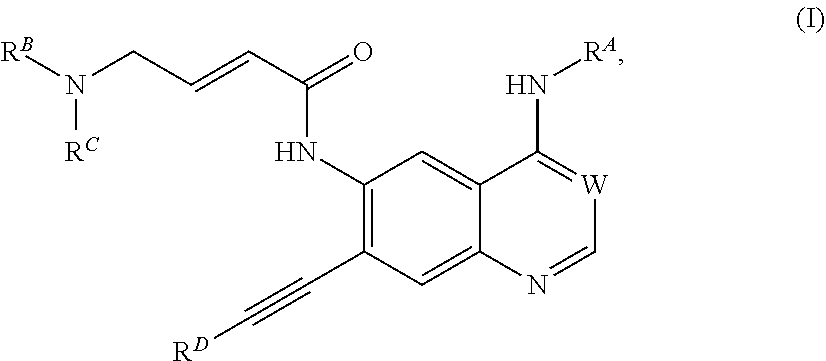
[RB]N([RC])CC=CC(=O)NC1=C(C#C[RD])C=C2C(=C1)C(N[RA])=[W]C=N2
